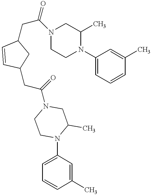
C1(N2C(C)CN(C(CC3C=CC(CC(N4CC(C)N(C5=CC=CC(C)=C5)CC4)=O)C3)=O)CC2)=CC=CC(C)=C1
